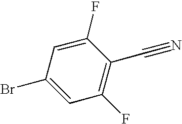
C1=C(Br)C=C(F)C(C#N)=C1F
